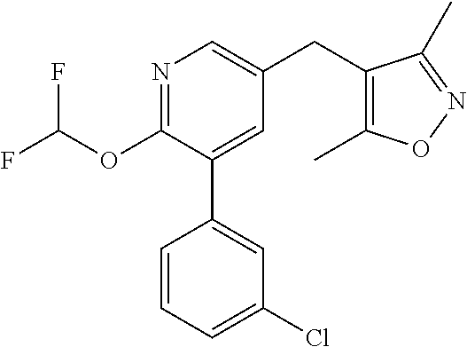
C1(OC(F)F)=NC=C(CC2=C(C)ON=C2C)C=C1C1=CC(Cl)=CC=C1
